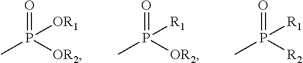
O=P([OR2])(C)[OR1].O=P([OR2])(C)[R1].O=P([R2])(C)[R1]
